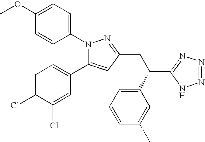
N1(C2=CC=C(OC)C=C2)C(C2=CC=C(Cl)C(Cl)=C2)=CC(CC(C2=NN=NN2)C2=CC=CC(C)=C2)=N1
